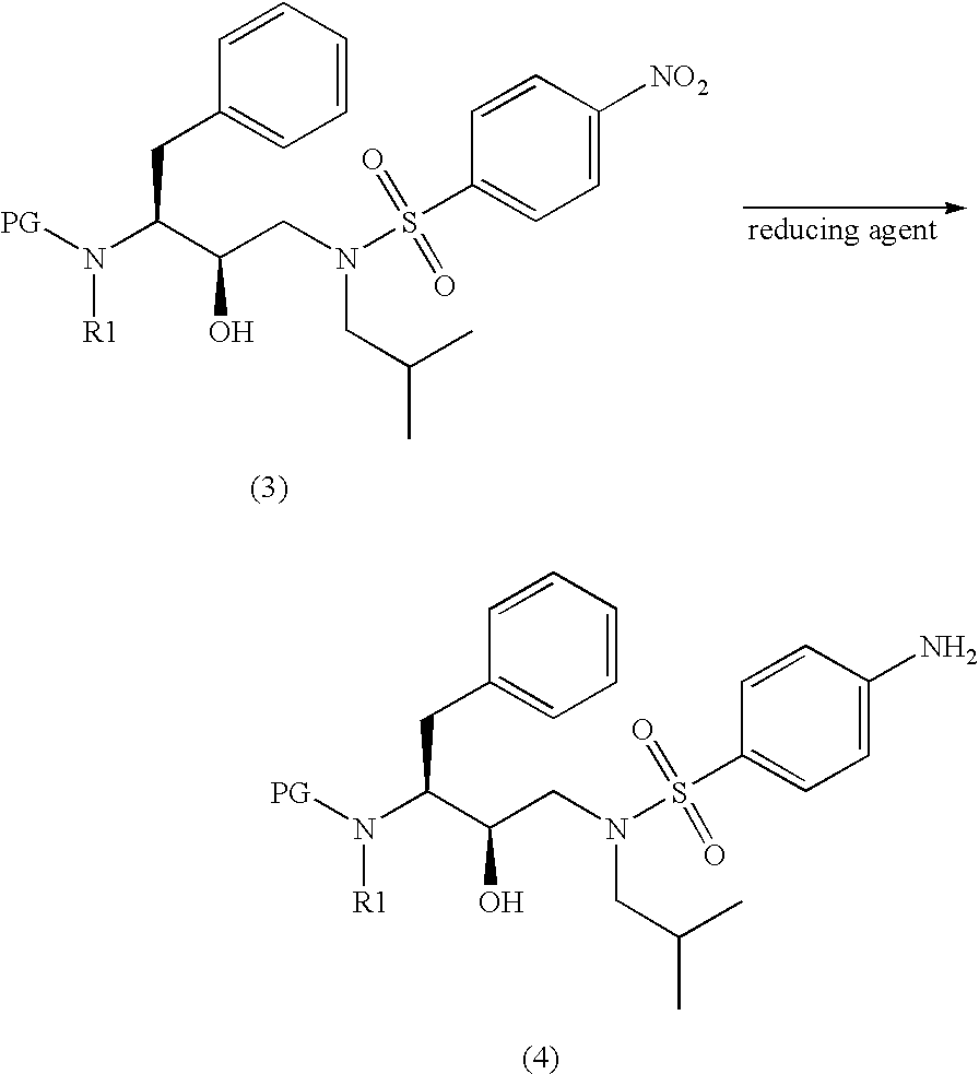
C1=CC=CC=C1CC(N([PG])[R1])C(CN(CC(C)C)S(C1=CC=C([NO2])C=C1)(=O)=O)O.C1=CC=CC=C1CC(N([PG])[R1])C(CN(CC(C)C)S(C1=CC=C(N)C=C1)(=O)=O)O
